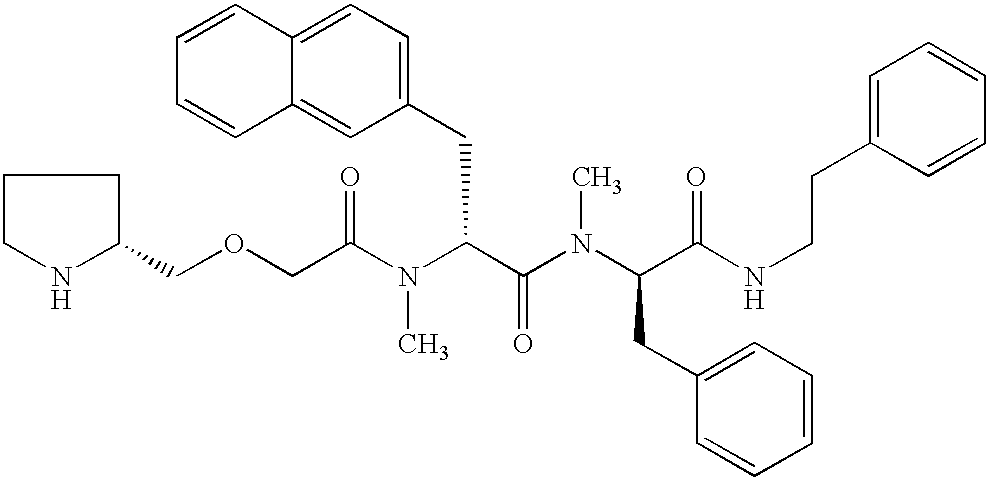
C1(COCC(N(C(C(=O)N(C)C(CC2=CC=CC=C2)C(=O)NCCC2=CC=CC=C2)CC2=CC=C3C(=C2)C=CC=C3)C)=O)CCCN1
